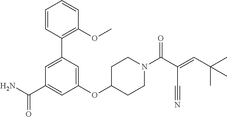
C1=CC(C2=CC(C(N)=O)=CC(OC3CCN(C(C(=CC(C)(C)C)C#N)=O)CC3)=C2)=C(OC)C=C1
